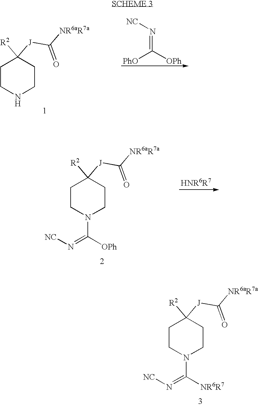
C1CN(C([NR6R7])=N[NC])CCC1([R2])[J]C([NR6aR7a])=O.[PhO]C([OPh])=N[NC].C1CNCCC1([R2])[J]C([NR6aR7a])=O.C1CN(C([OPh])=N[NC])CCC1([R2])[J]C([NR6aR7a])=O
